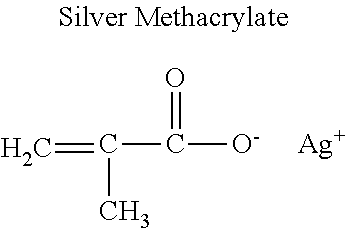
C=C(C(=O)[O-])C.[Ag]
